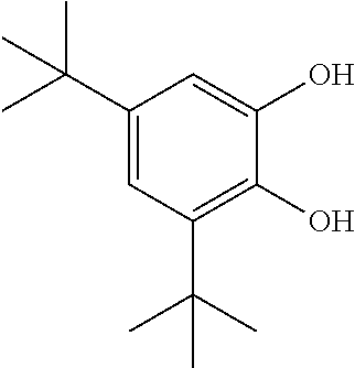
C1(C(C)(C)C)=CC(C(C)(C)C)=C(O)C(O)=C1
